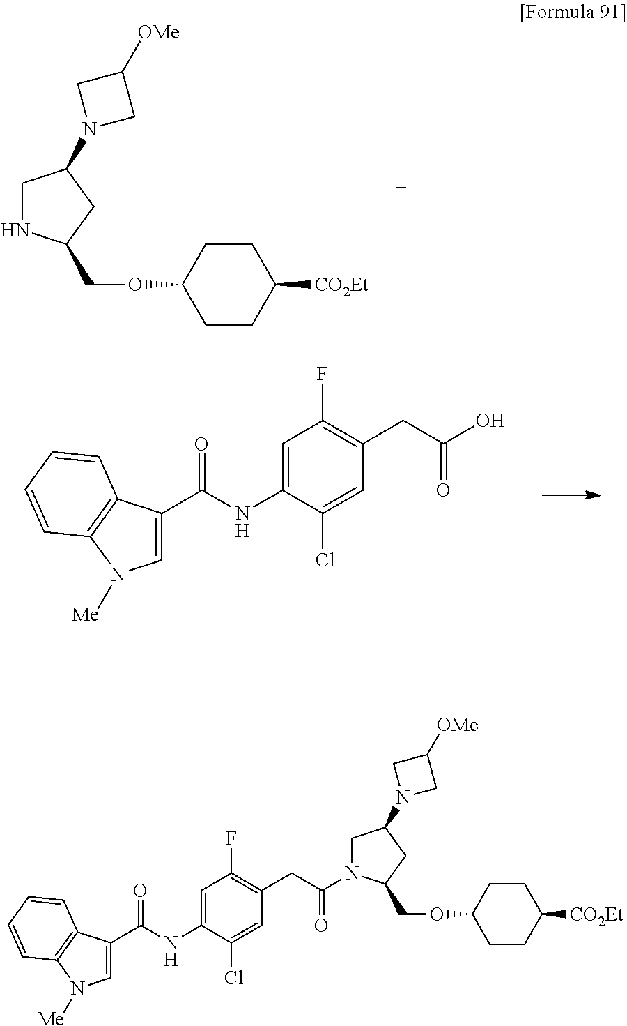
C1CC([CO2Et])CCC1OCC1NCC(N2CC([OMe])C2)C1.C1=C(NC(C2=CN([Me])C3=C2C=CC=C3)=O)C(Cl)=CC(CC(O)=O)=C1F.C1=C(NC(C2=CN([Me])C3=C2C=CC=C3)=O)C(Cl)=CC(CC(=O)N2CC(N3CC([OMe])C3)CC2COC2CCC([CO2Et])CC2)=C1F
